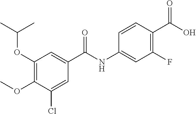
C1(OC(C)C)=C(OC)C(Cl)=CC(C(NC2=CC(F)=C(C(O)=O)C=C2)=O)=C1
